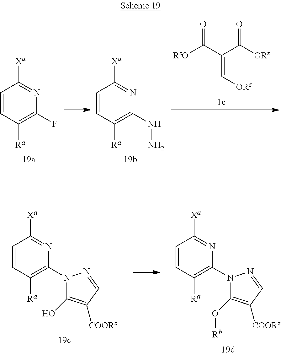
C1=CC([Ra])=C(F)N=C1[Xa].C1=CC([Ra])=C(NN)N=C1[Xa].C(=C[ORz])(C([ORz])=O)C([RzO])=O.C1=CC([Ra])=C(N2C(O)=C([COORz])C=N2)N=C1[Xa].C1=CC([Ra])=C(N2C(O[Rb])=C([COORz])C=N2)N=C1[Xa]
